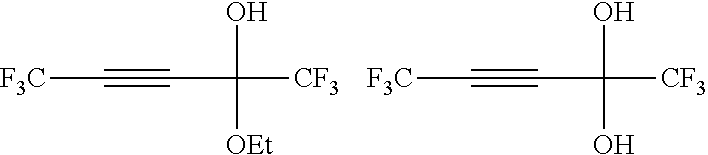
[F3C]C#CC(O)([OEt])[CF3].[F3C]C#CC(O)(O)[CF3]
